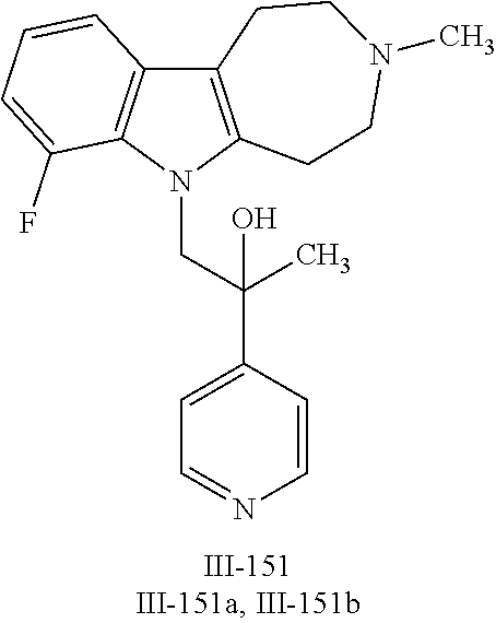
N1(CC(C2=CC=NC=C2)(C)O)C2=C(C3=C1C(F)=CC=C3)CCN(C)CC2
